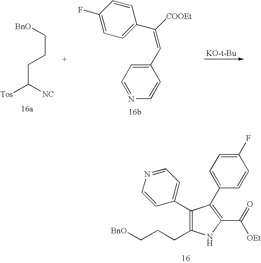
C1(C2=CC=NC=C2)=C(CCC[BnO])NC(C(=O)[OEt])=C1C1=CC=C(F)C=C1.C(CCC([Tos])[NC])[BnO].C1(C=C([COOEt])C2=CC=C(F)C=C2)=CC=NC=C1
